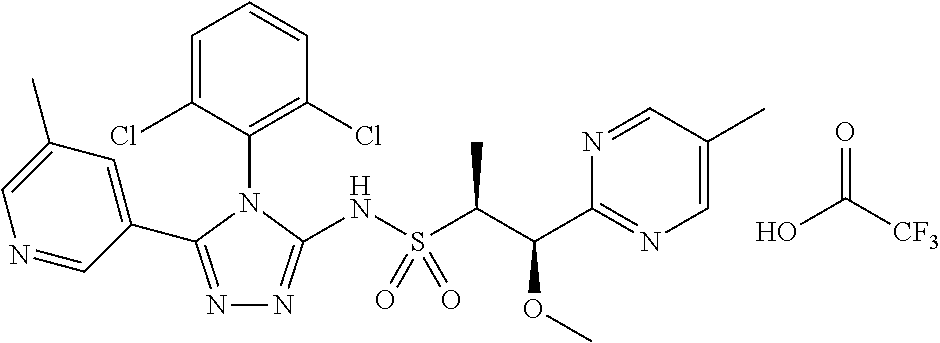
N1=C(C2=CC(C)=CN=C2)N(C2=C(Cl)C=CC=C2Cl)C(NS(C(C(C2=NC=C(C)C=N2)OC)C)(=O)=O)=N1.OC([CF3])=O
